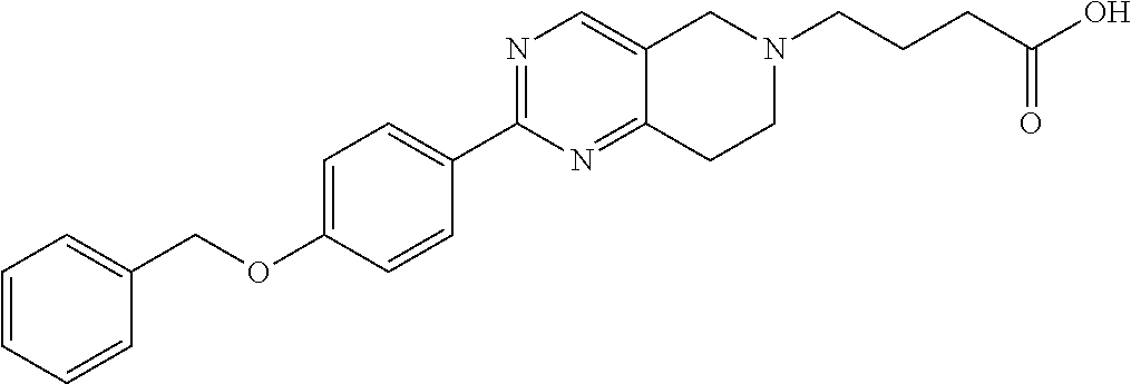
C1=CC=CC(COC2=CC=C(C3=NC=C4C(=N3)CCN(CCCC(=O)O)C4)C=C2)=C1
